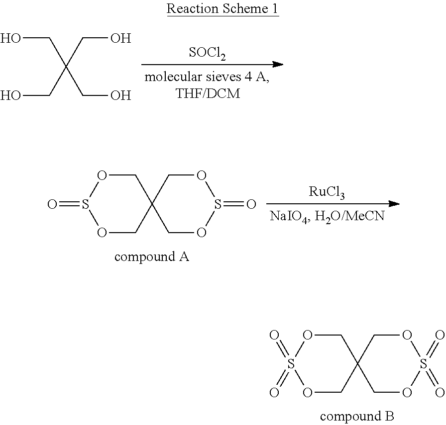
OCC(CO)(CO)CO.[SOCl2].C1OS(=O)OCC12COS(=O)OC2.[RuCl3].C1OS(=O)(=O)OCC12COS(=O)(=O)OC2
